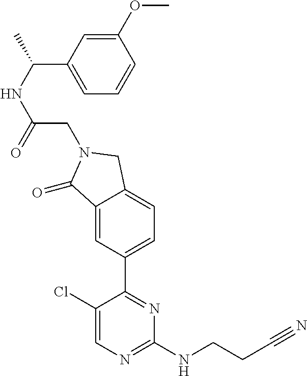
C1(Cl)=CN=C(NCCC#N)N=C1C1=CC=C2C(=C1)C(=O)N(CC(NC(C)C1=CC=CC(OC)=C1)=O)C2
